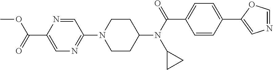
C1CC(N(C(C2=CC=C(C3=CN=CO3)C=C2)=O)C2CC2)CCN1C1=NC=C(C(OC)=O)N=C1
